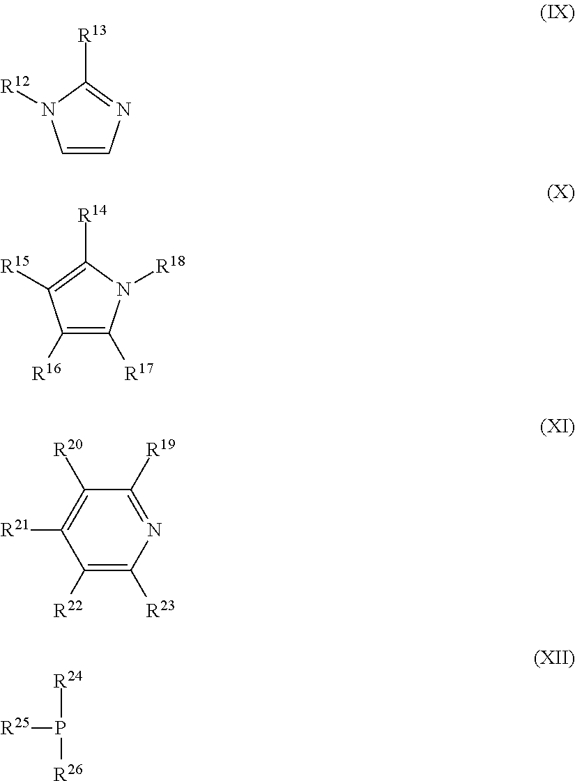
C1=CN=C([R13])N1[R12].C1([R16])=C([R17])N([R18])C([R14])=C1[R15].N1=C([R19])C([R20])=C([R21])C([R22])=C1[R23].[R25]P([R24])[R26]
